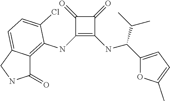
C1(NC2=C3C(=CC=C2Cl)CNC3=O)=C(NC(C2=CC=C(C)O2)C(C)C)C(=O)C1=O
